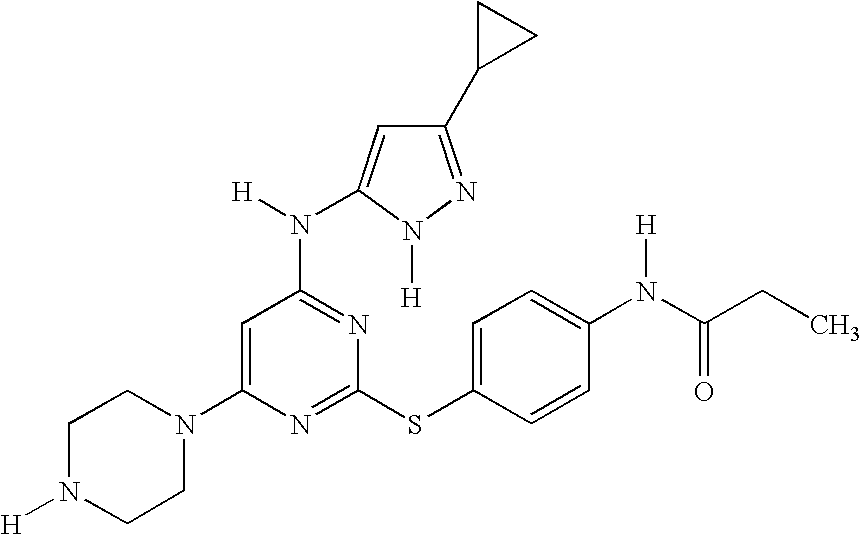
C1N([H])CCN(C2=CC(N(C3=CC(C4CC4)=NN3[H])[H])=NC(SC3=CC=C(N(C(CC)=O)[H])C=C3)=N2)C1
